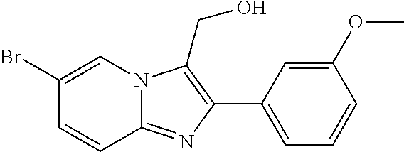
C1(C2=C(CO)N3C(=N2)C=CC(Br)=C3)=CC=CC(OC)=C1
